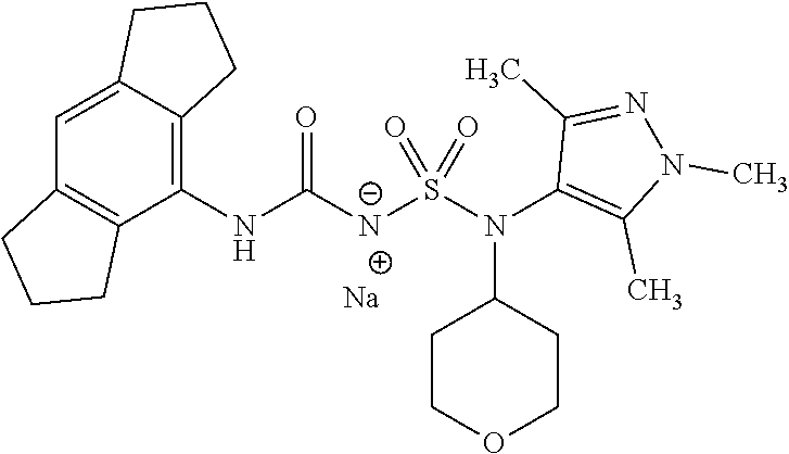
C1=C2C(=C(NC([N-]S(N(C3=C(C)N(C)N=C3C)C3CCOCC3)(=O)=O)=O)C3=C1CCC3)CCC2.[Na]
